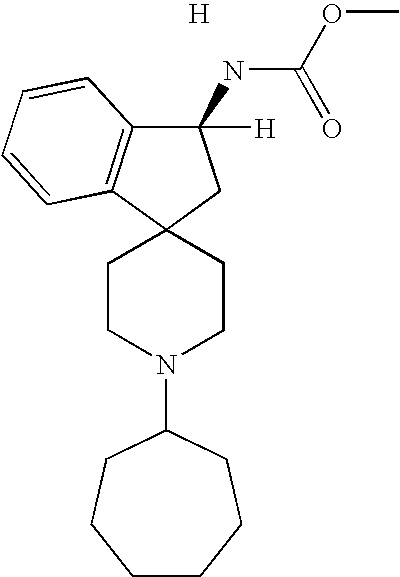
C12(CC(NC(OC)=O)([H])C3=C1C=CC=C3)CCN(C1CCCCCC1)CC2.[H]
